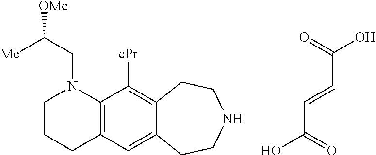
O=C(O)C=CC(=O)O.C1CCC2=C(N1CC([Me])[OMe])C([cPr])=C1C(=C2)CCNCC1
